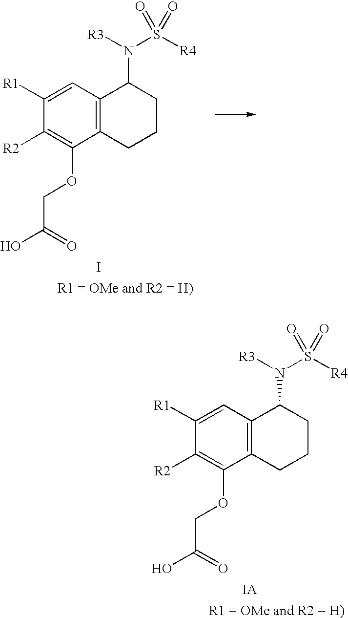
C1([R1])=CC2=C(C(OCC(O)=O)=C1[R2])CCCC2N(S([R4])(=O)=O)[R3].I.C1([R1])=CC2=C(C(OCC(O)=O)=C1[R2])CCCC2N(S([R4])(=O)=O)[R3].[IA]
